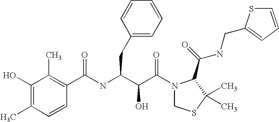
C1(C(NC(C(C(N2CSC(C)(C)C2C(NCC2=CC=CS2)=O)=O)O)CC2=CC=CC=C2)=O)=C(C)C(O)=C(C)C=C1
